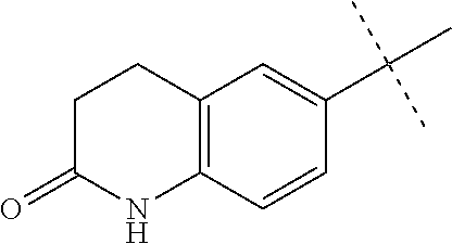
C12=C(C=CC(C(C)(C)C)=C1)NC(=O)CC2
